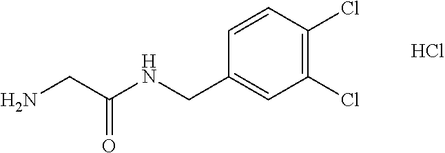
C(NCC1=CC(Cl)=C(Cl)C=C1)(=O)CN.Cl
